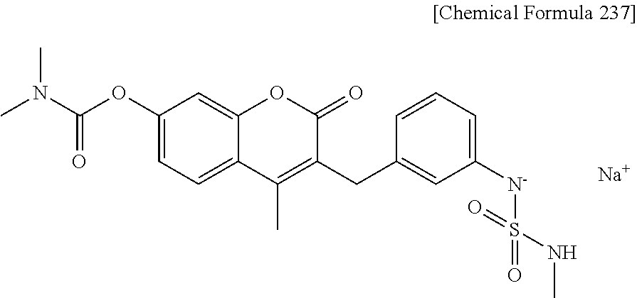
O=C(OC1=CC=C2C(=C1)OC(=O)C(CC1=CC([N-]S(=O)(=O)NC)=CC=C1)=C2C)N(C)C.[Na]
